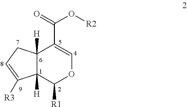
C12([H])C([H])(C([R1])OC=C1C(O[R2])=O)C([R3])=CC2
